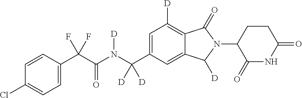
C1=CC(C(C(N(C(C2=CC([D])=C3C(=C2)C([D])N(C2C(=O)NC(=O)CC2)C3=O)([D])[D])[D])=O)(F)F)=CC=C1Cl
